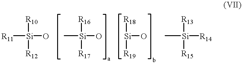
[R11][Si](O)([R12])[R10].[Si](O)([R17])([R16])C.[Si](O)([R19])[R18].[Si]([R14])([R15])([R13])C
